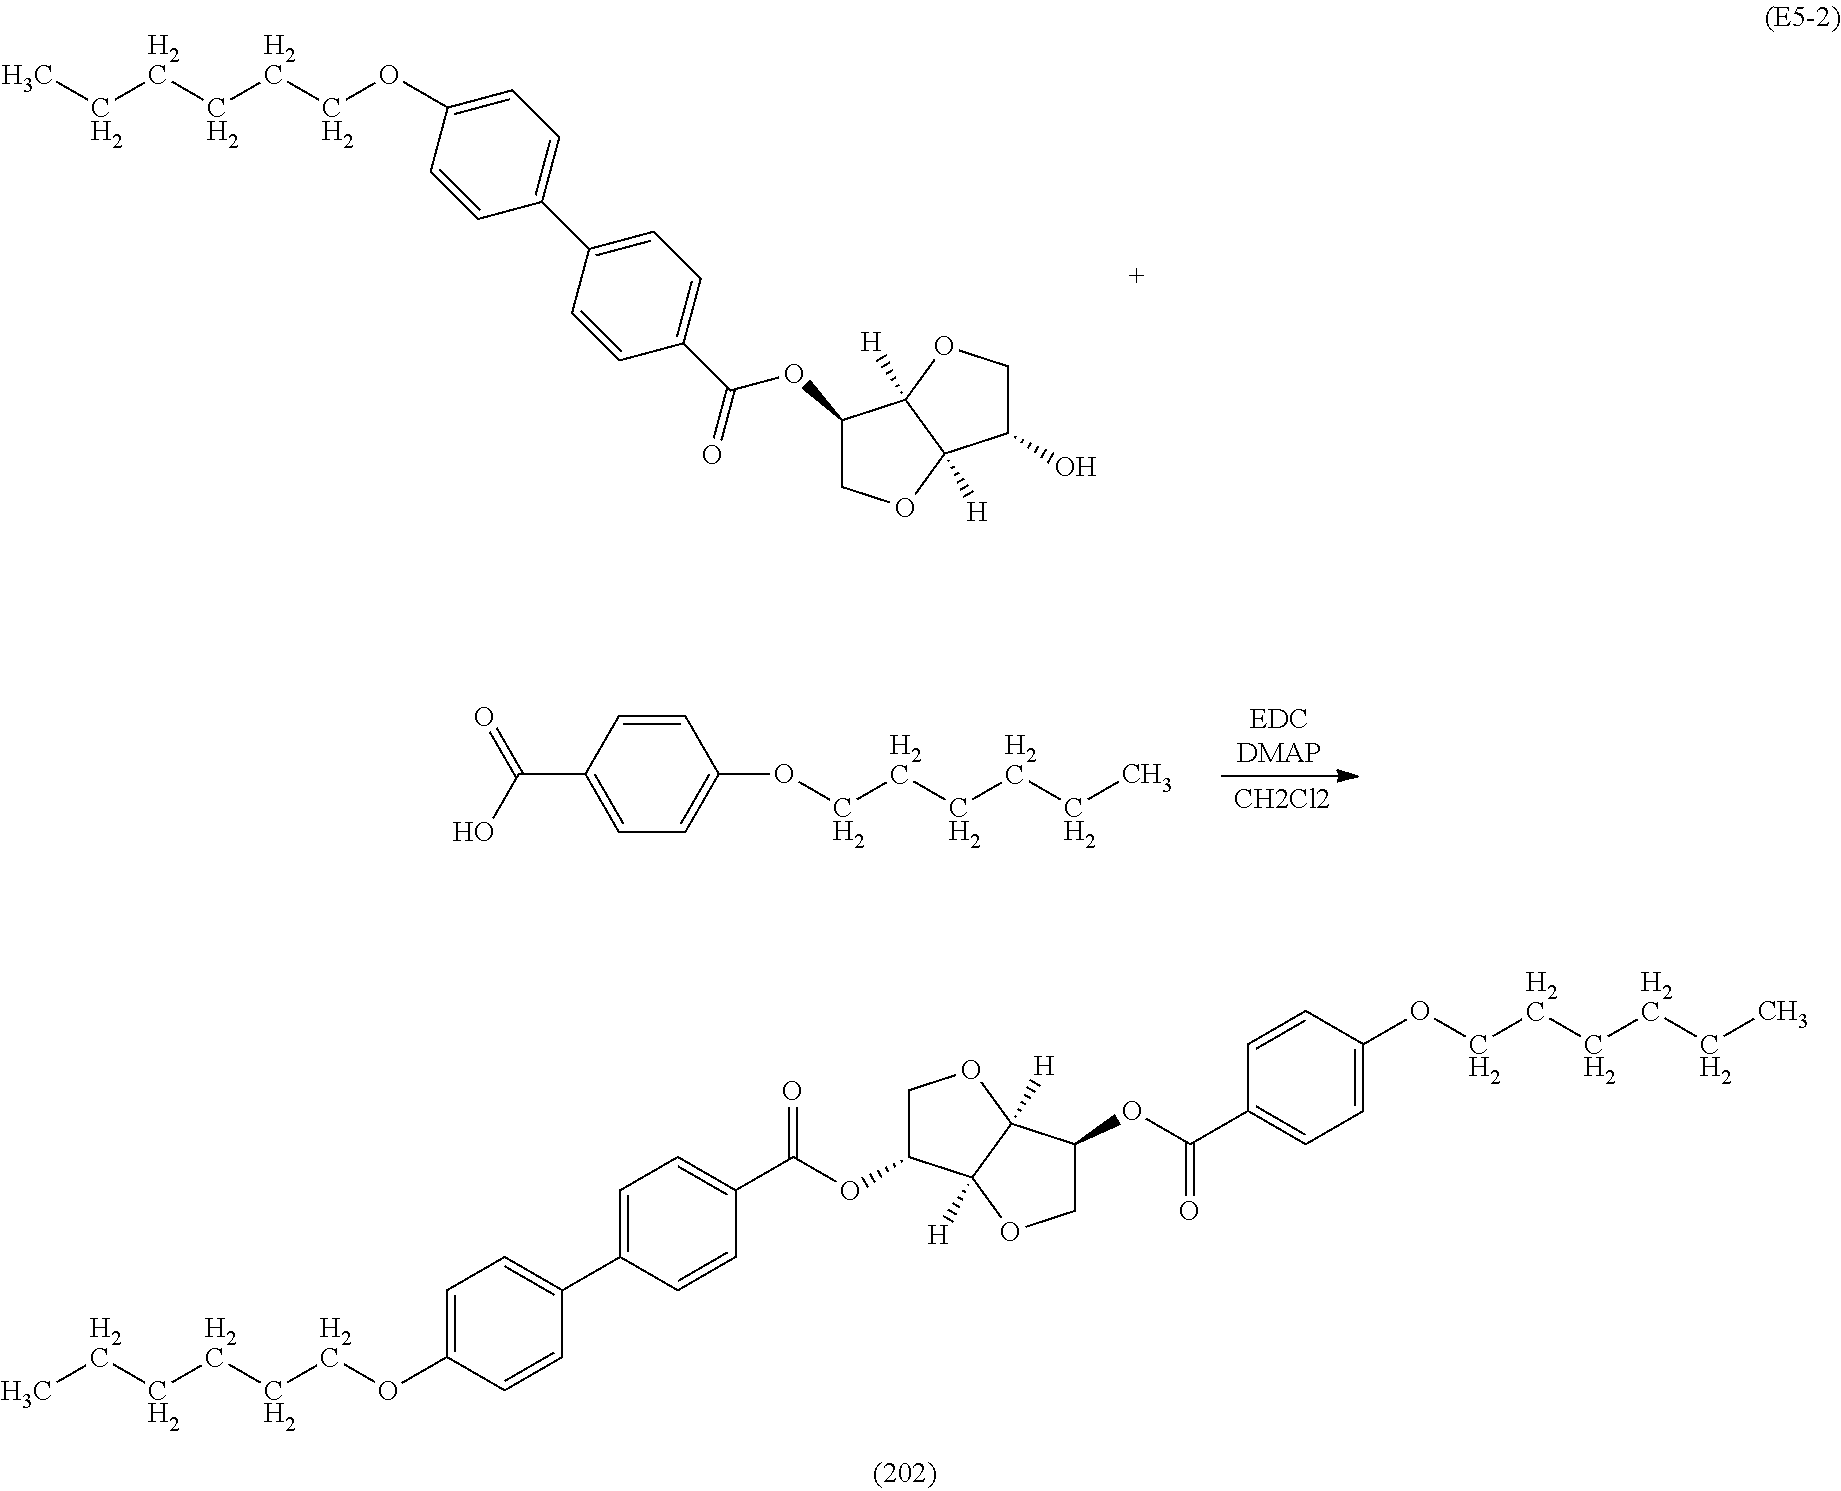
C(CCOC1=CC=C(C2=CC=C(C(OC3COC4([H])C3([H])OCC4OC(C3=CC=C(OCCCCCC)C=C3)=O)=O)C=C2)C=C1)CCC.C1(C2=CC=C(C(OC3COC4([H])C3([H])OCC4O)=O)C=C2)=CC=C(OCCCCCC)C=C1.[EDCDMAP].[CH2Cl2].C(CCOC1=CC=C(C(O)=O)C=C1)CCC
